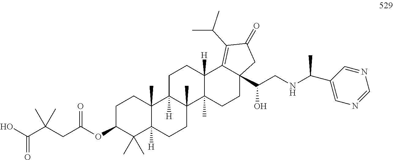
C1C(OC(CC(C(O)=O)(C)C)=O)C(C)(C)C2([H])C(C)(C1)C1([H])C(C)(CC2)C2(C)C([H])(CC1)C1=C(C(C)C)C(=O)CC1(C(CNC(C1=CN=CN=C1)C)O)CC2
